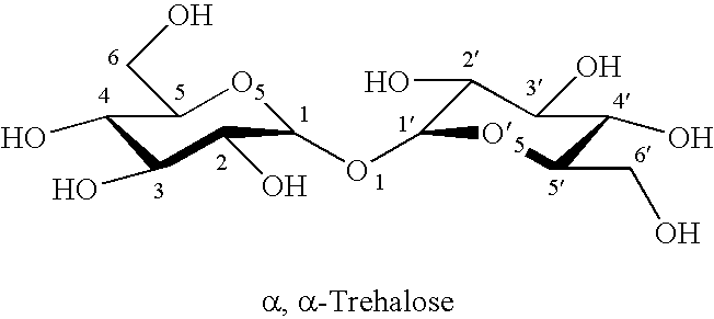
C1(O)C(O)C(O)C(OC2C(O)C(O)C(O)C(CO)[O5]2)[O5]C1CO
